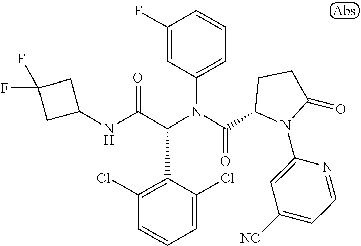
C1=C(Cl)C(C(C(NC2CC(F)(F)C2)=O)N(C(=O)C2N(C3=CC([NC])=CC=N3)C(=O)CC2)C2=CC=CC(F)=C2)=C(Cl)C=C1
